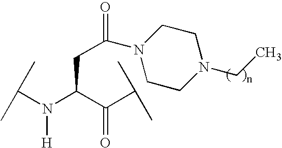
C(C(N(C(C)C)[H])C(C(C)C)=O)C(=O)N1CCN(CC)CC1
